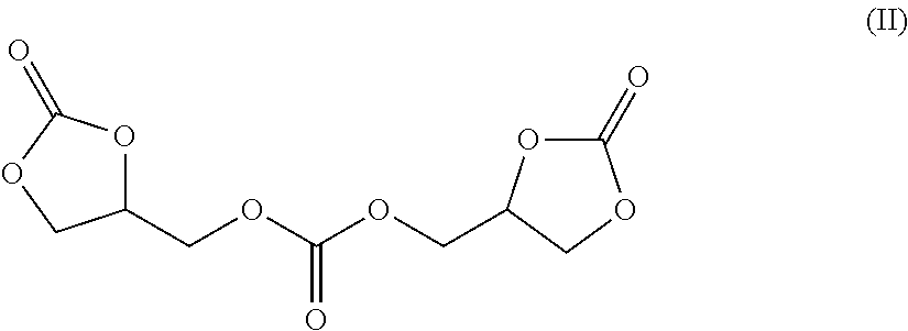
C1(COC(OCC2OC(=O)OC2)=O)OC(=O)OC1
